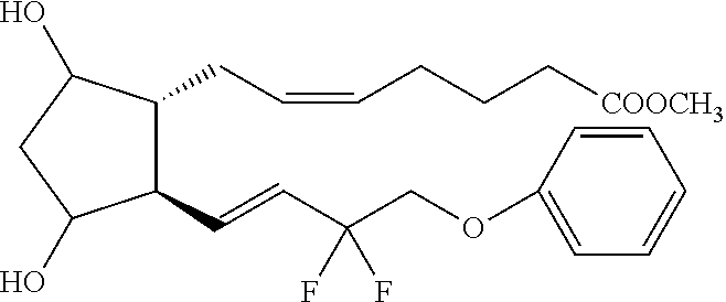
C(=CC(COC1=CC=CC=C1)(F)F)C1C(CC=CCCC[COOCH3])C(O)CC1O
